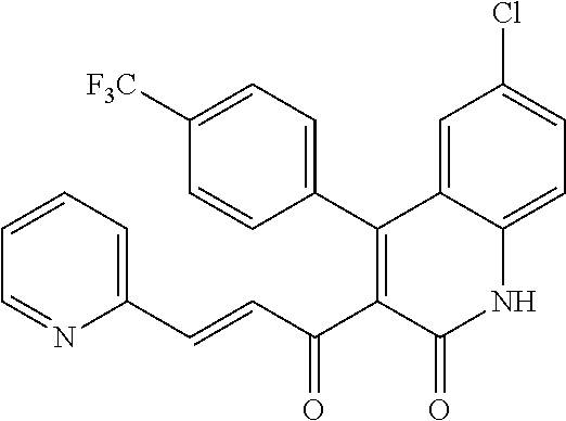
C1(C2=C(C(C=CC3=CC=CC=N3)=O)C(=O)NC3=CC=C(Cl)C=C23)=CC=C([F3C])C=C1
